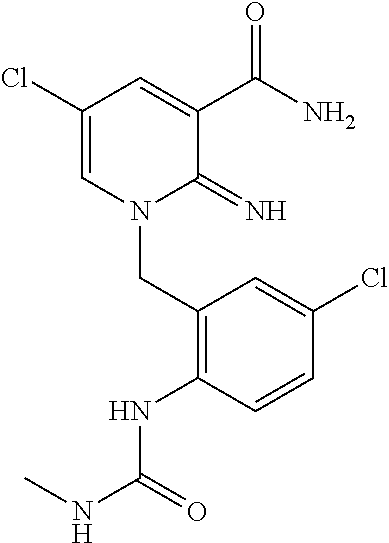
C1(Cl)=CN(CC2=C(NC(NC)=O)C=CC(Cl)=C2)C(=N)C(C(N)=O)=C1
